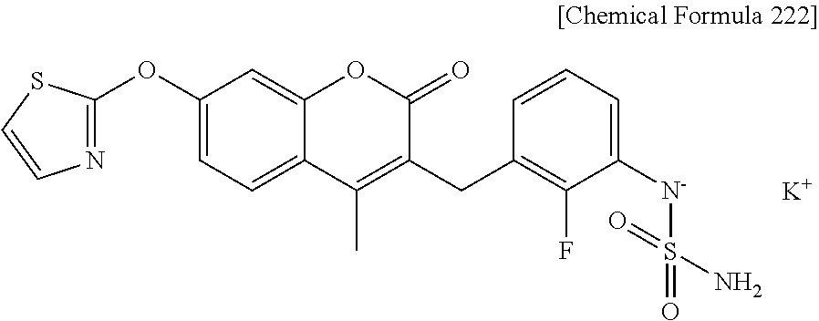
N1=C(OC2=CC=C3C(=C2)OC(=O)C(CC2=C(F)C([N-]S(=O)(=O)N)=CC=C2)=C3C)SC=C1.[K]
